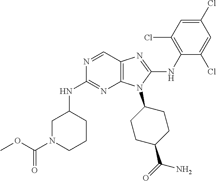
N1=CC2=C(N=C1NC1CN(C(OC)=O)CCC1)N(C1CCC(C(=O)N)CC1)C(NC1=C(Cl)C=C(Cl)C=C1Cl)=N2
